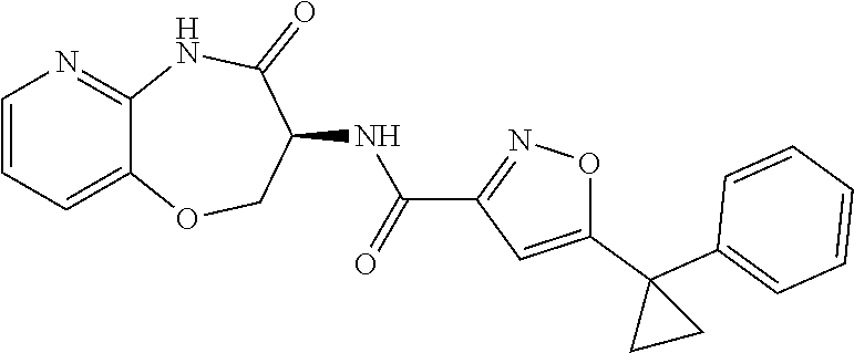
C12=CC=CN=C1NC(=O)C(NC(C1=NOC(C3(C4=CC=CC=C4)CC3)=C1)=O)CO2
